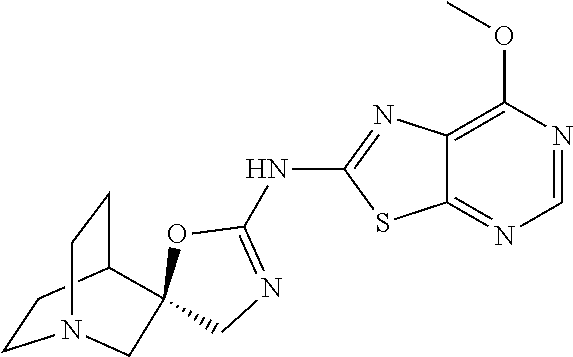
C12=C(OC)N=CN=C1SC(NC1=NCC3(C4CCN(CC4)C3)O1)=N2
